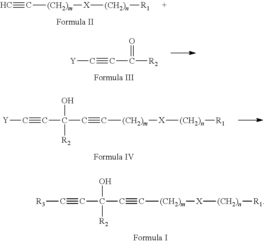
C#C[(CH2)m][X][(CH2)n][R1].C(#CC([R2])=O)[Y].C(#CC(C#C[(CH2)m][X][(CH2)n][R1])(O)[R2])[Y].C(#CC(C#C[(CH2)m][X][(CH2)n][R1])(O)[R2])[R3]
